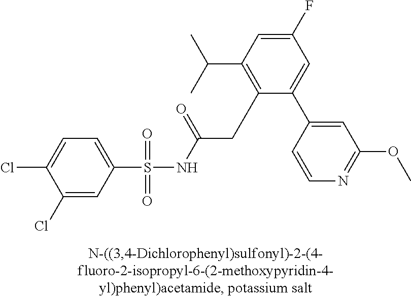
C1(S(NC(CC2=C(C(C)C)C=C(F)C=C2C2=CC(OC)=NC=C2)=O)(=O)=O)=CC=C(Cl)C(Cl)=C1
